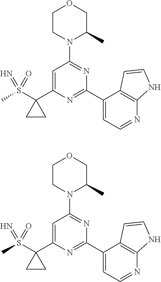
C1CN(C2=NC(C3=CC=NC4=C3C=CN4)=NC(C3(S(C)(=N)=O)CC3)=C2)C(C)CO1.C1CN(C2=NC(C3=CC=NC4=C3C=CN4)=NC(C3(S(C)(=N)=O)CC3)=C2)C(C)CO1
